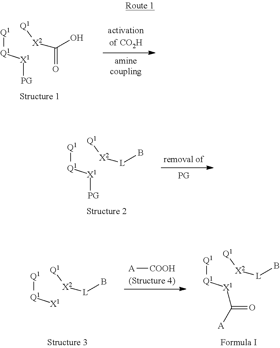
[Q1][Q1][X1][PG].[X2]([Q1])C(O)=O.[Q1][Q1][X1][PG].[X2]([Q1])[L]B.[Q1][Q1][X1].[X2]([Q1])[L]B.[Q1][Q1][X1]C([A])=O.[X2]([Q1])[L]B.[A][COOH]
